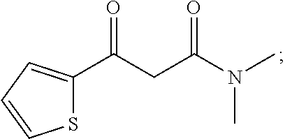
S1C(C(CC(N(C)C)=O)=O)=CC=C1
